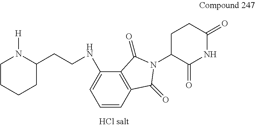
C12=C(C(=O)N(C3C(=O)NC(=O)CC3)C1=O)C(NCCC1N([H])CCCC1)=CC=C2
